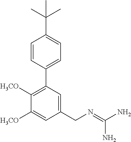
C1=CC(C2=C([H3CO])C([H3CO])=CC(CN=C(N)N)=C2)=CC=C1C(C)(C)C
